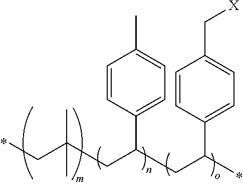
CCC(CC(CC(C)C1=CC=C(C[X])C=C1)C1=CC=C(C)C=C1)(C)C
